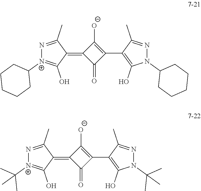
C1([O-])=C(C2=C(O)N(C3CCCCC3)N=C2C)C(=O)C1=C1C(C)=N[N+](C2CCCCC2)=C1O.C1([O-])=C(C2=C(O)N(C(C)(C)C)N=C2C)C(=O)C1=C1C(C)=N[N+](C(C)(C)C)=C1O
